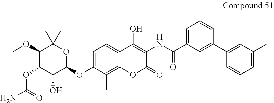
C1=C(OC2OC(C)(C)C(OC)C(OC(N)=O)C2O)C(C)=C2C(=C1)C(O)=C(NC(C1=CC=CC(C3=CC(C)=CC=C3)=C1)=O)C(=O)O2
